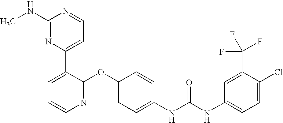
C1(NC)=NC(C2=CC=CN=C2OC2=CC=C(NC(=O)NC3=CC=C(Cl)C(C(F)(F)F)=C3)C=C2)=CC=N1
